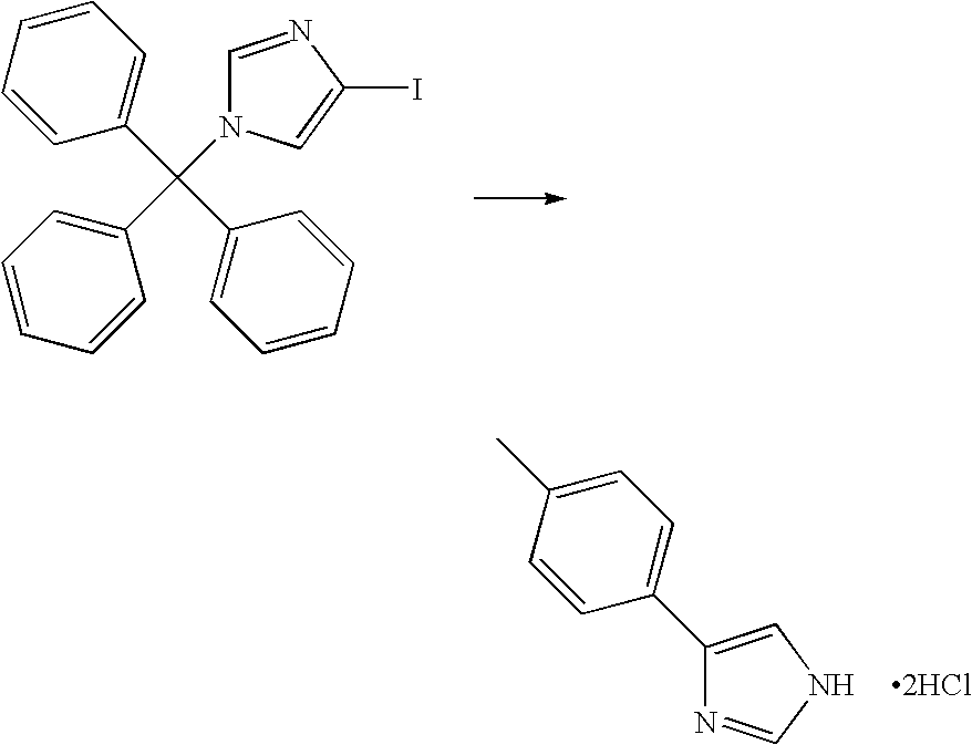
C1(C(C2=CC=CC=C2)(C2=CC=CC=C2)N2C=NC(I)=C2)=CC=CC=C1.C1(C2=CNC=N2)=CC=C(C)C=C1.[2HCl]
